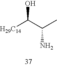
[H29C14]C(C(C)N)O
